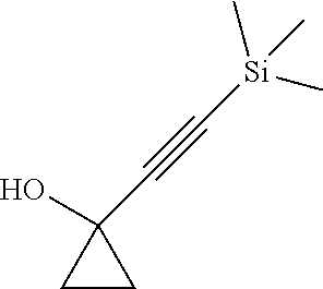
C1CC1(O)C#C[Si](C)(C)C
